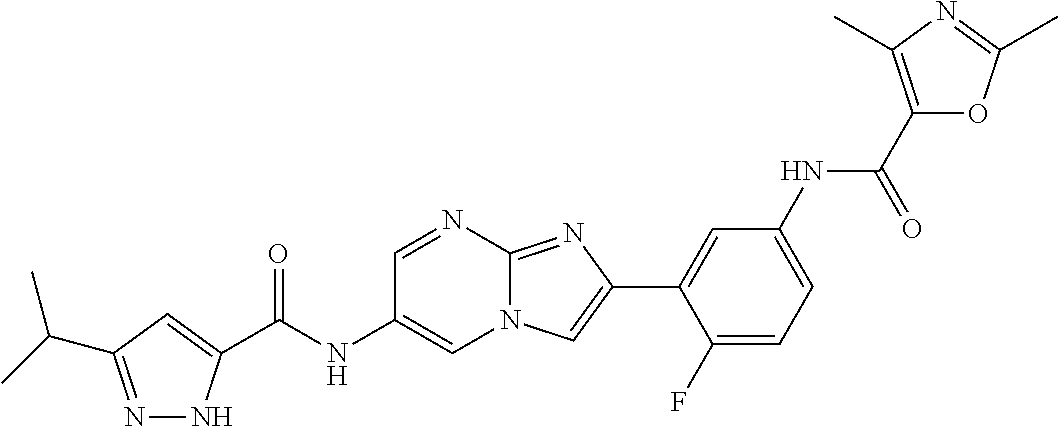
C1=NC2=NC(C3=CC(NC(C4=C(C)N=C(C)O4)=O)=CC=C3F)=CN2C=C1NC(=O)C1=CC(C(C)C)=NN1
